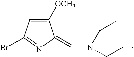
C1([OCH3])=CC(Br)=NC1=CN(CC)CC
